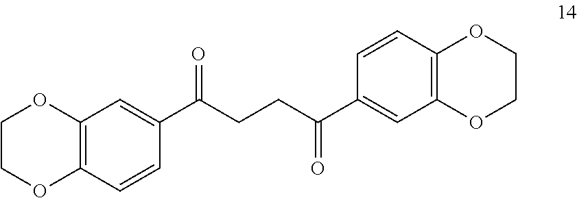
C1=CC2=C(C=C1C(CCC(C1=CC3=C(C=C1)OCCO3)=O)=O)OCCO2
